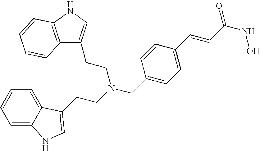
C1=C2C(=CC=C1)C(CCN(CC1=CC=C(C=CC(NO)=O)C=C1)CCC1=CNC3=C1C=CC=C3)=CN2
